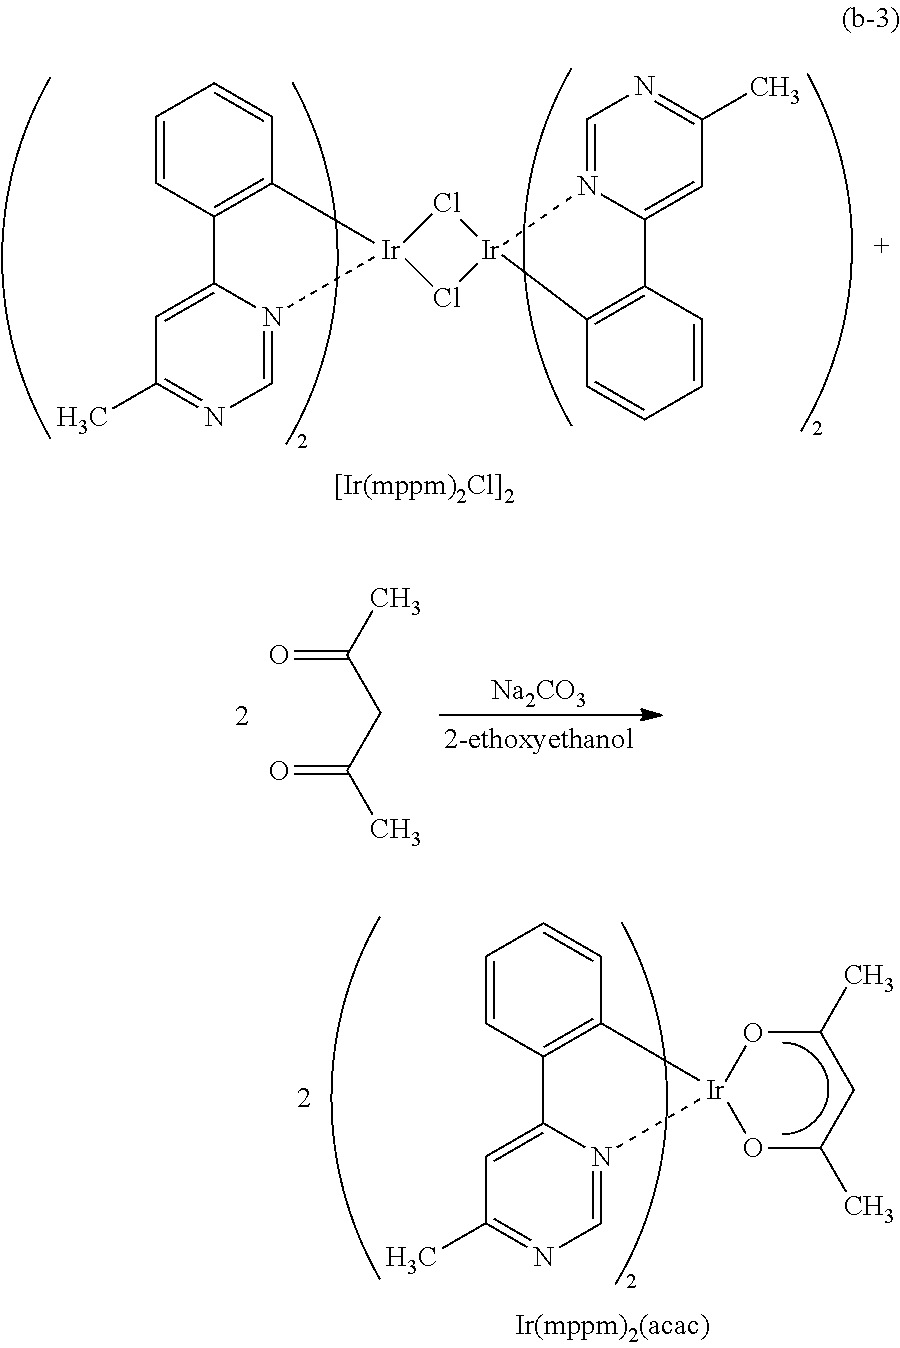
C1=N2C(=CC(C)=N1)C1=C(C=CC=C1)[Ir]21Cl[Ir]2(Cl1)N1=CN=C(C)C=C1C1=C2C=CC=C1.O=C(C)CC(C)=O.[Na2CO3].C1=N2C(=CC(C)=N1)C1=C(C=CC=C1)[Ir]21OC(C)CC(C)O1
